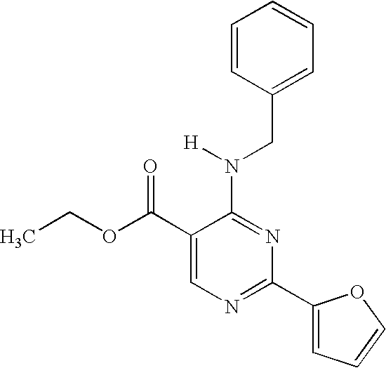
C1(C(OCC)=O)=CN=C(C2=CC=CO2)N=C1N(CC1=CC=CC=C1)[H]
